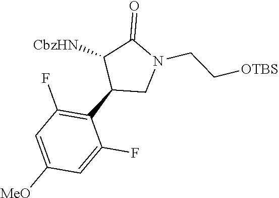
C1(C2CN(CC[OTBS])C(=O)C2[CbzHN])=C(F)C=C([MeO])C=C1F
